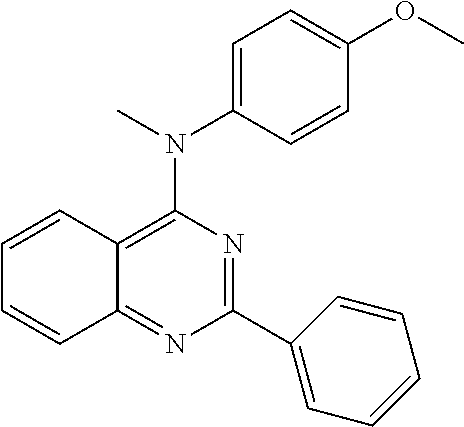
C1(C2=CC=CC=C2)=NC(N(C2=CC=C(OC)C=C2)C)=C2C(=N1)C=CC=C2
